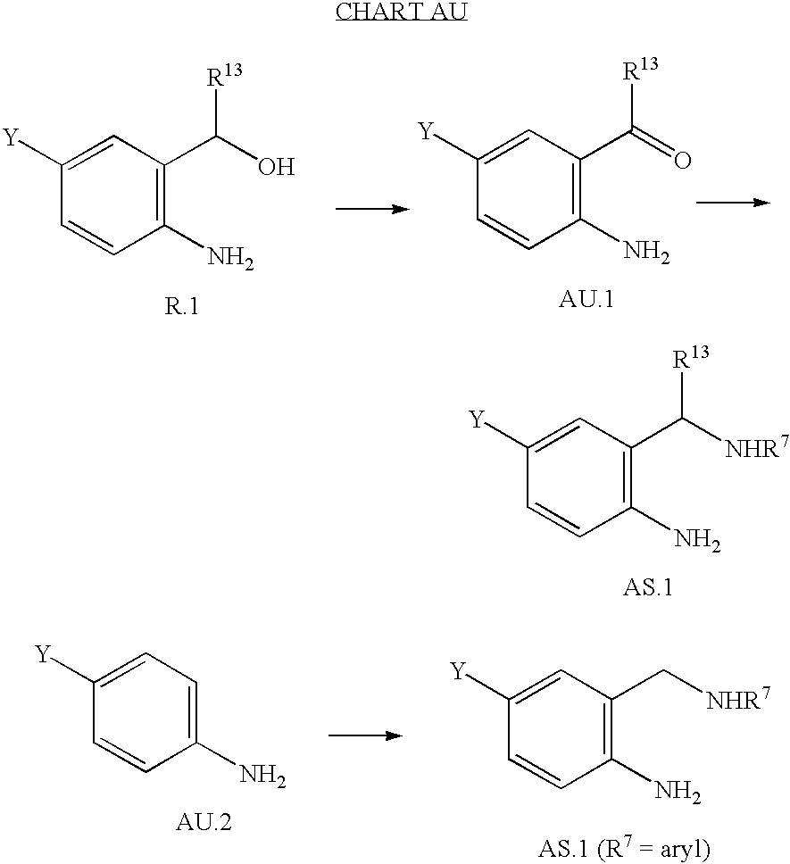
C1=C([Y])C=CC(N)=C1.C1=C([Y])C=CC(N)=C1C[NHR7].C1(N)=C(C(O)[R13])C=C([Y])C=C1.C1=C([Y])C=CC(N)=C1C(=O)[R13].C1=C([Y])C=CC(N)=C1C([NHR7])[R13]
